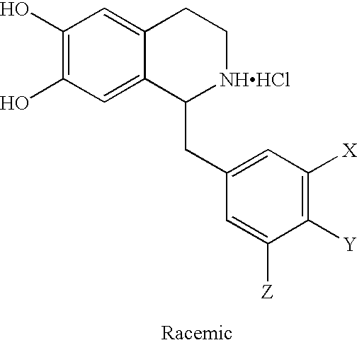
C12=CC(O)=C(O)C=C1CC[NHHCl]C2CC1=CC([X])=C([Y])C([Z])=C1
